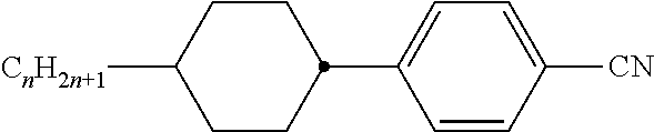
C1CC(C2=CC=C([CN])C=C2)CCC1[CnH2n+1]
